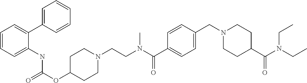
O=C(OC1CCN(CCN(C(C2=CC=C(CN3CCC(C(=O)N(CC)CC)CC3)C=C2)=O)C)CC1)NC1=CC=CC=C1C1=CC=CC=C1
